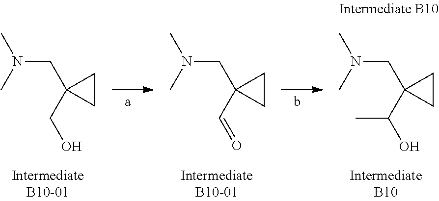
C(C1(CN(C)C)CC1)O.C(C1(CN(C)C)CC1)=O.C(C1(CN(C)C)CC1)(O)C
